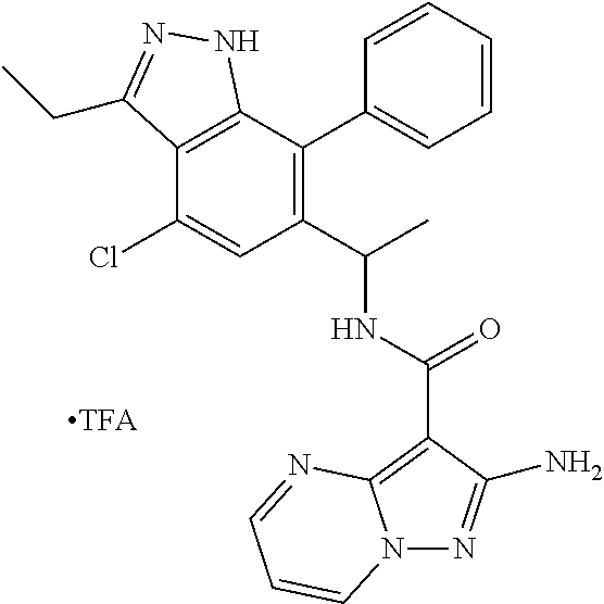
C12=C(C(C3=CC=CC=C3)=C(C(C)NC(=O)C3=C4N(N=C3N)C=CC=N4)C=C1Cl)NN=C2CC
